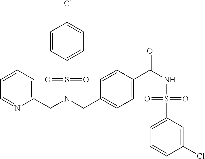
C(N(CC1=CC=C(C(NS(C2=CC=CC(Cl)=C2)(=O)=O)=O)C=C1)S(=O)(=O)C1=CC=C(Cl)C=C1)C1=CC=CC=N1
